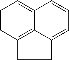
C1=CC2=C3C(=C1)C=CC=C3CC2
